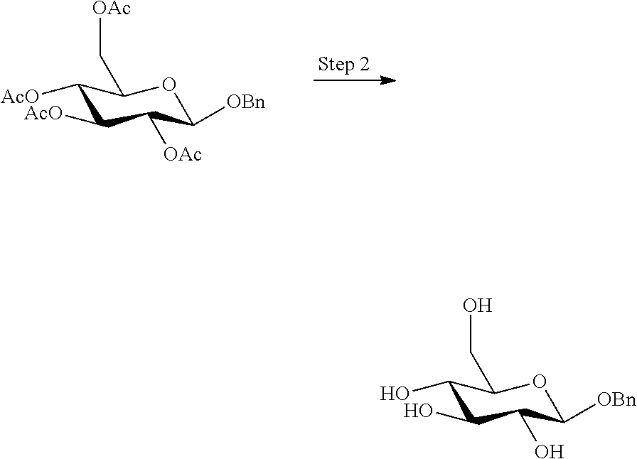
C1([AcO])C([AcO])C([OAc])C([OBn])OC1C[OAc].C1(O)C(O)C(O)C([OBn])OC1CO
